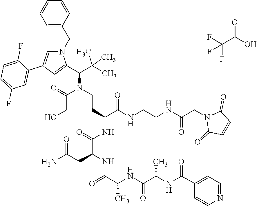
N1(CC2=CC=CC=C2)C=C(C2=CC(F)=CC=C2F)C=C1C(C(C)(C)C)N(CCC(C(NCCNC(CN1C(=O)C=CC1=O)=O)=O)NC(C(NC(C(NC(C(NC(=O)C1=CC=NC=C1)C)=O)C)=O)CC(N)=O)=O)C(=O)CO.FC(C(O)=O)(F)F
